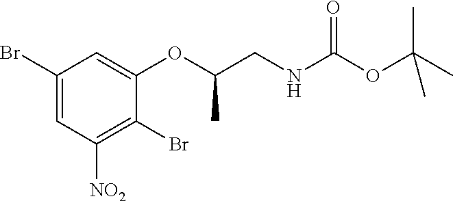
C1(Br)=CC([NO2])=C(Br)C(OC(CNC(OC(C)(C)C)=O)C)=C1
